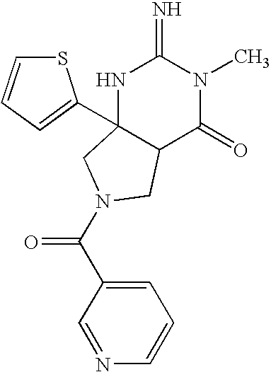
C1(C(=O)N2CC3(C4=CC=CS4)NC(=N)N(C)C(=O)C3C2)=CC=CN=C1
